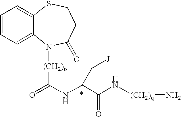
C1=CC=C2C(=C1)SCCC(=O)N2[(CH2)o]C(=O)NC(C(N[(CH2)q]N)=O)C[J]
